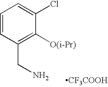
C1=CC(CN)=C([O(i-Pr)])C(Cl)=C1.[CF3COOH]
